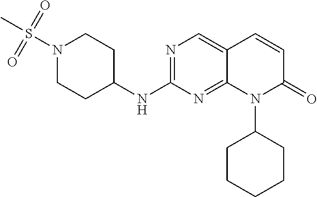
N1(S(C)(=O)=O)CCC(NC2=NC=C3C(=N2)N(C2CCCCC2)C(=O)C=C3)CC1
